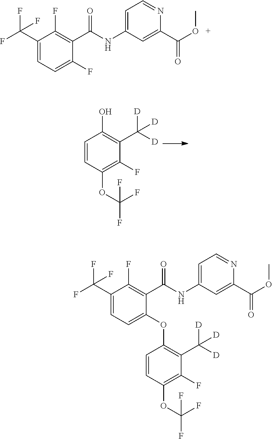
C1=CC(OC(F)(F)F)=C(F)C(C([D])([D])[D])=C1O.C1(C(F)(F)F)=CC=C(F)C(C(=O)NC2=CC=NC(C(OC)=O)=C2)=C1F.C1(C(F)(F)F)=CC=C(OC2=C(C([D])([D])[D])C(F)=C(OC(F)(F)F)C=C2)C(C(=O)NC2=CC=NC(C(OC)=O)=C2)=C1F
